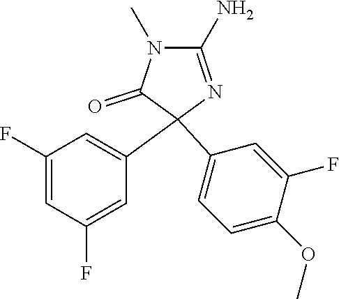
C1(F)=CC(F)=CC(C2(C3=CC=C(OC)C(F)=C3)C(=O)N(C)C(N)=N2)=C1
